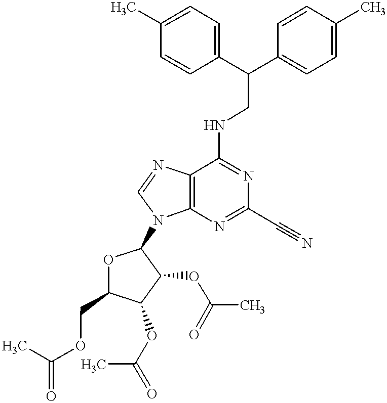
O1C(COC(C)=O)C(OC(C)=O)C(OC(=O)C)C1N1C2=C(N=C1)C(NCC(C1=CC=C(C)C=C1)C1=CC=C(C)C=C1)=NC(C#N)=N2
